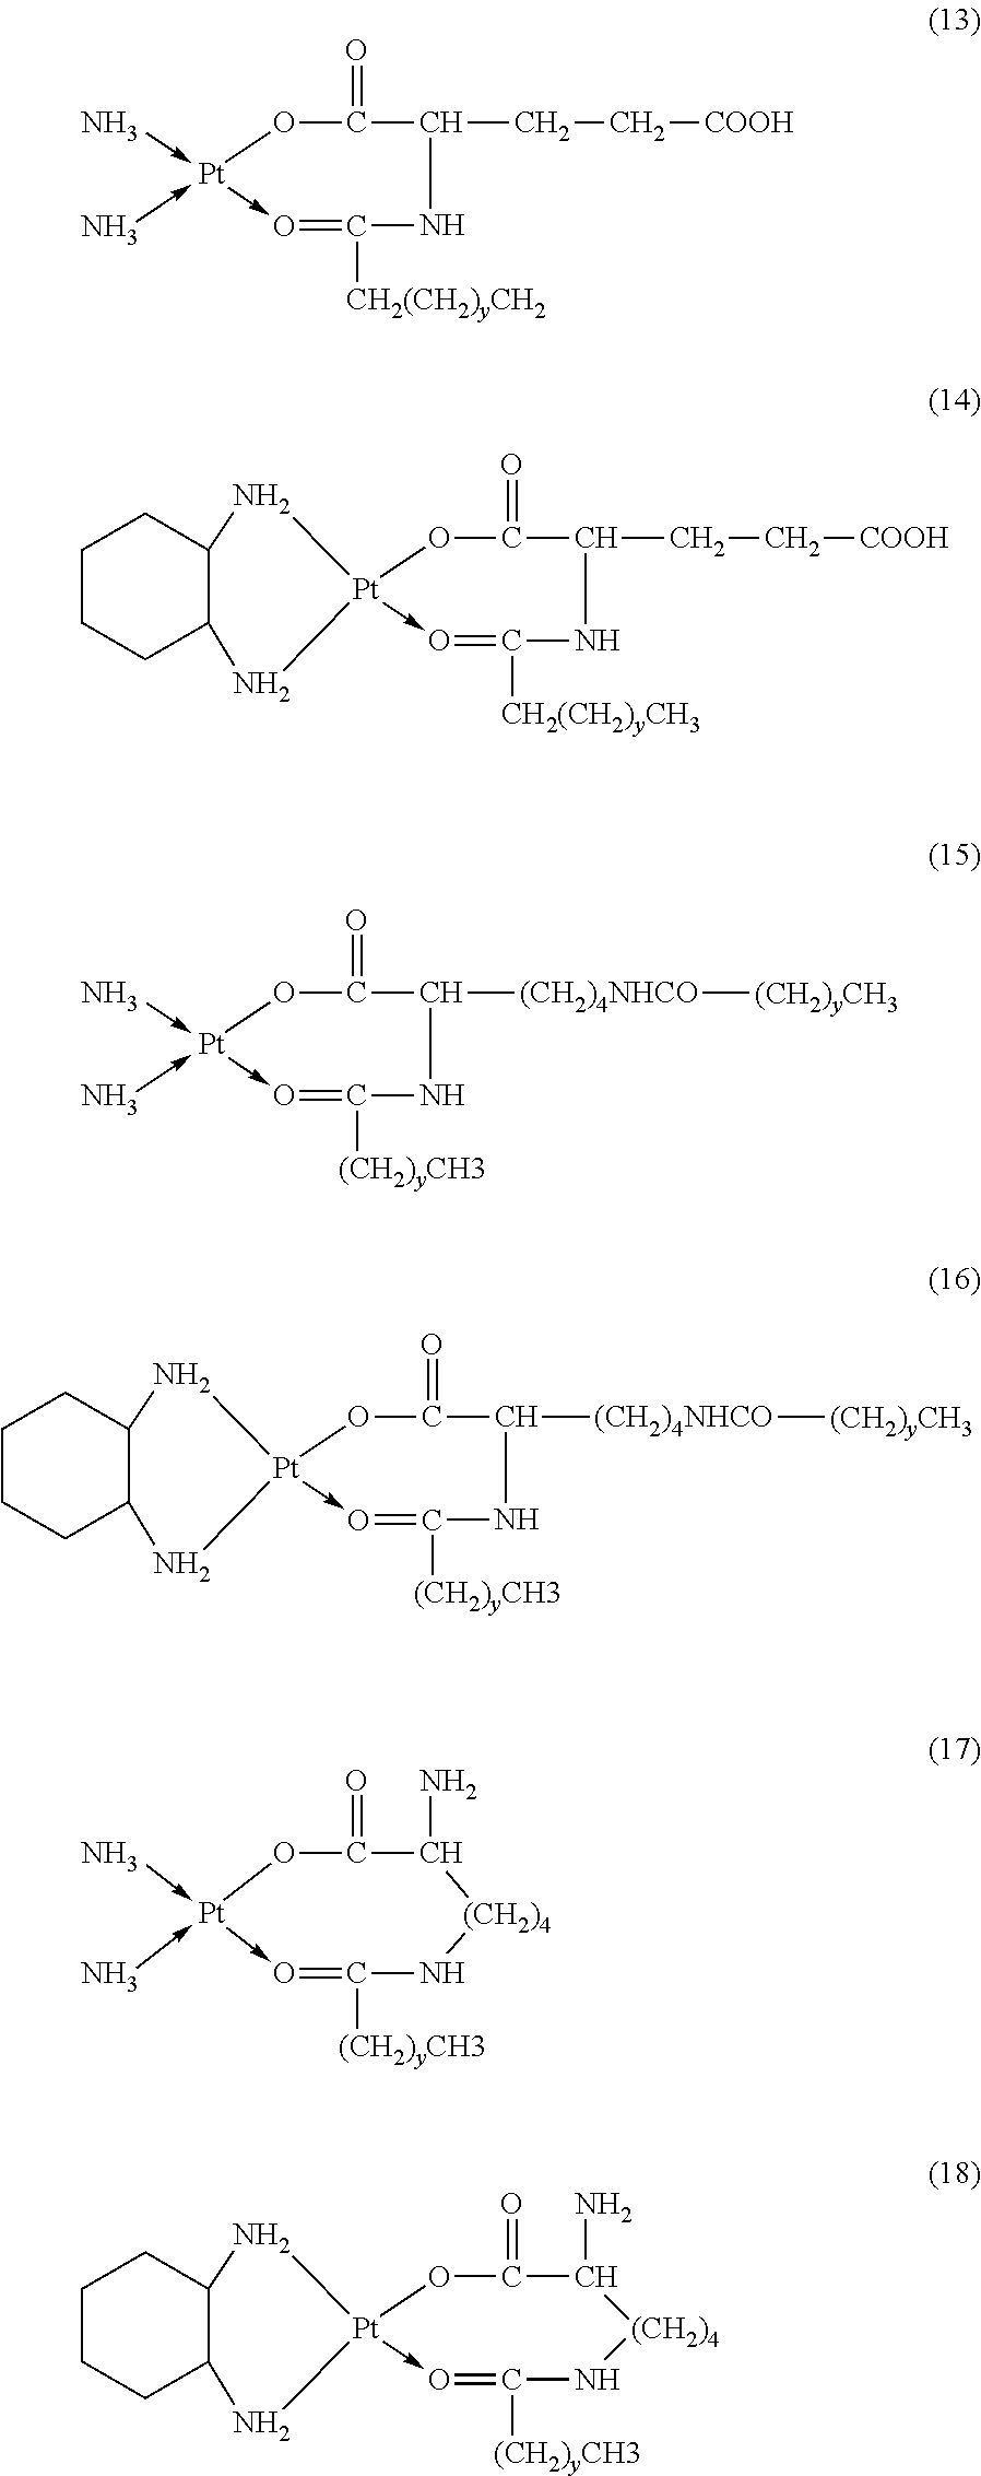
O1C(=O)C(CC[COOH])NC([CH2(CH2)yCH2])=O-[Pt]1(-N)-N.O1C(=O)C(CC[COOH])NC([CH2(CH2)yCH3])=O-[Pt]12NC1C(N2)CCCC1.O1C(=O)C([(CH2)4NHCO][(CH2)yCH3])NC([(CH2)yCH3])=O-[Pt]1(-N)-N.O1C(=O)C([(CH2)4NHCO][(CH2)yCH3])NC([(CH2)yCH3])=O-[Pt]12NC1C(N2)CCCC1.O1C(=O)C(N)[(CH2)4]NC([(CH2)yCH3])=O-[Pt]1(-N)-N.O1C(=O)C(N)[(CH2)4]NC([(CH2)yCH3])=O-[Pt]12NC1C(N2)CCCC1
